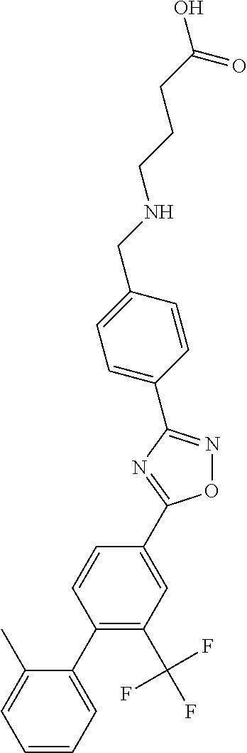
O1N=C(C2=CC=C(CNCCCC(=O)O)C=C2)N=C1C1=CC(C(F)(F)F)=C(C2=CC=CC=C2C)C=C1
